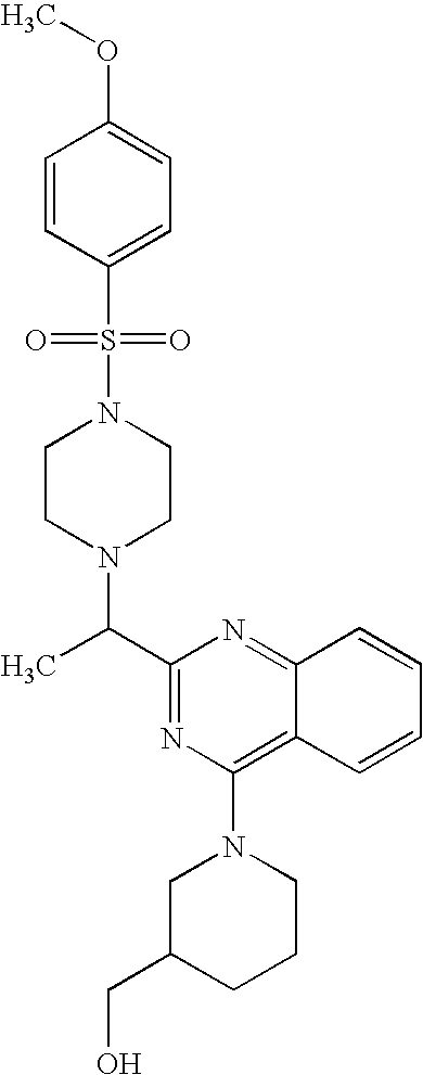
C(C)(N1CCN(S(=O)(=O)C2=CC=C(OC)C=C2)CC1)C1=NC(N2CC(CO)CCC2)=C2C=CC=CC2=N1
